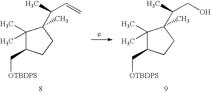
C1(C)(C)C(C[OTBDPS])CCC1(C(C)C=C)C.C1(C)(C)C(C[OTBDPS])CCC1(C(C)CO)C
